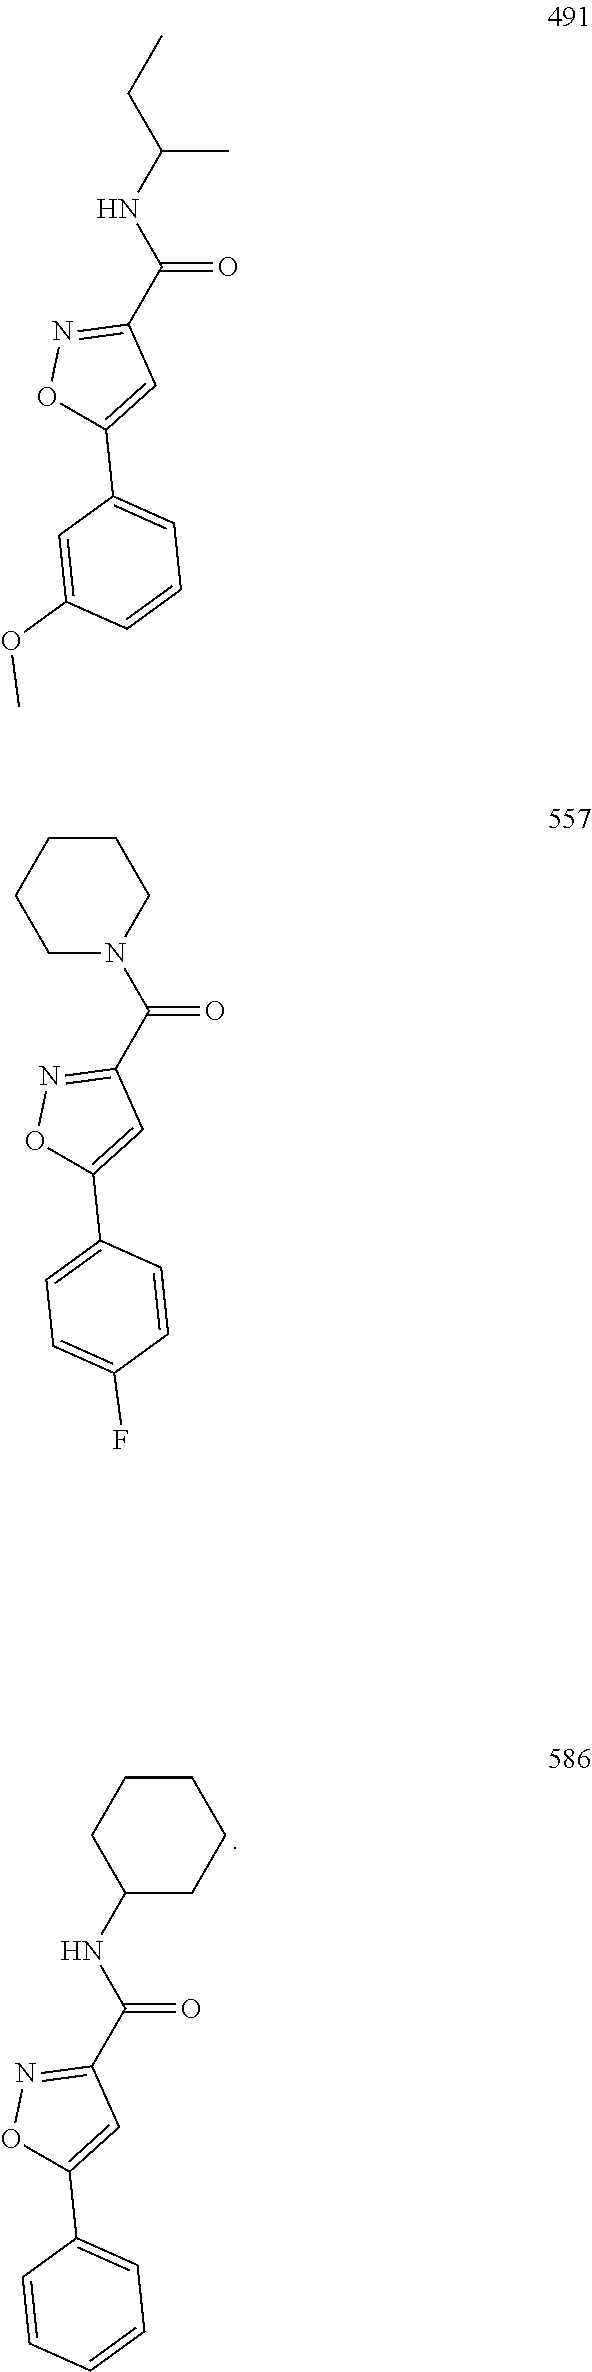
N(C(=O)C1=NOC(C2=CC=CC=C2)=C1)C1CCCCC1.C(C)(CC)NC(=O)C1=NOC(C2=CC=CC(OC)=C2)=C1.C1N(C(=O)C2=NOC(C3=CC=C(F)C=C3)=C2)CCCC1
